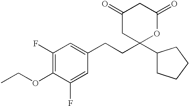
C1(=O)CC(C2CCCC2)(CCC2=CC(F)=C(OCC)C(F)=C2)OC(=O)C1
